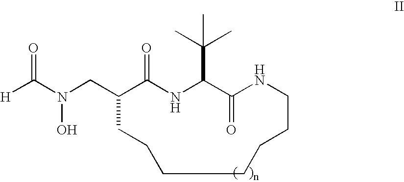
N(CC1C(=O)NC(C(C)(C)C)C(=O)NCCCCCCC1)(C([H])=O)O
